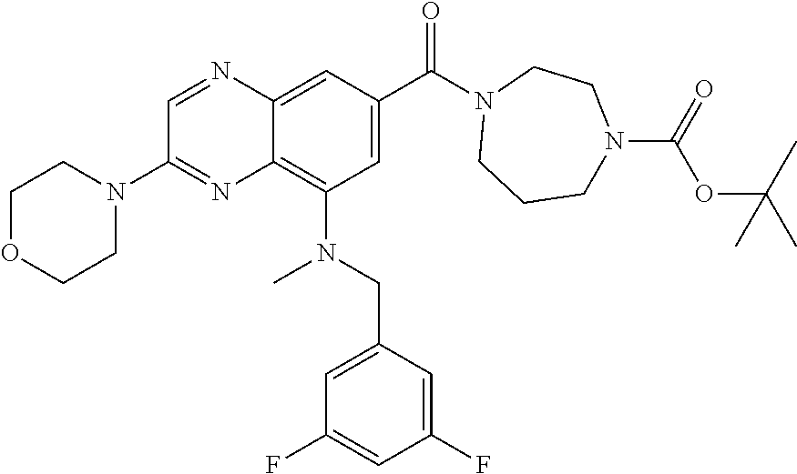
C1OCCN(C2=NC3=C(N(C)CC4=CC(F)=CC(F)=C4)C=C(C(=O)N4CCCN(C(=O)OC(C)(C)C)CC4)C=C3N=C2)C1
